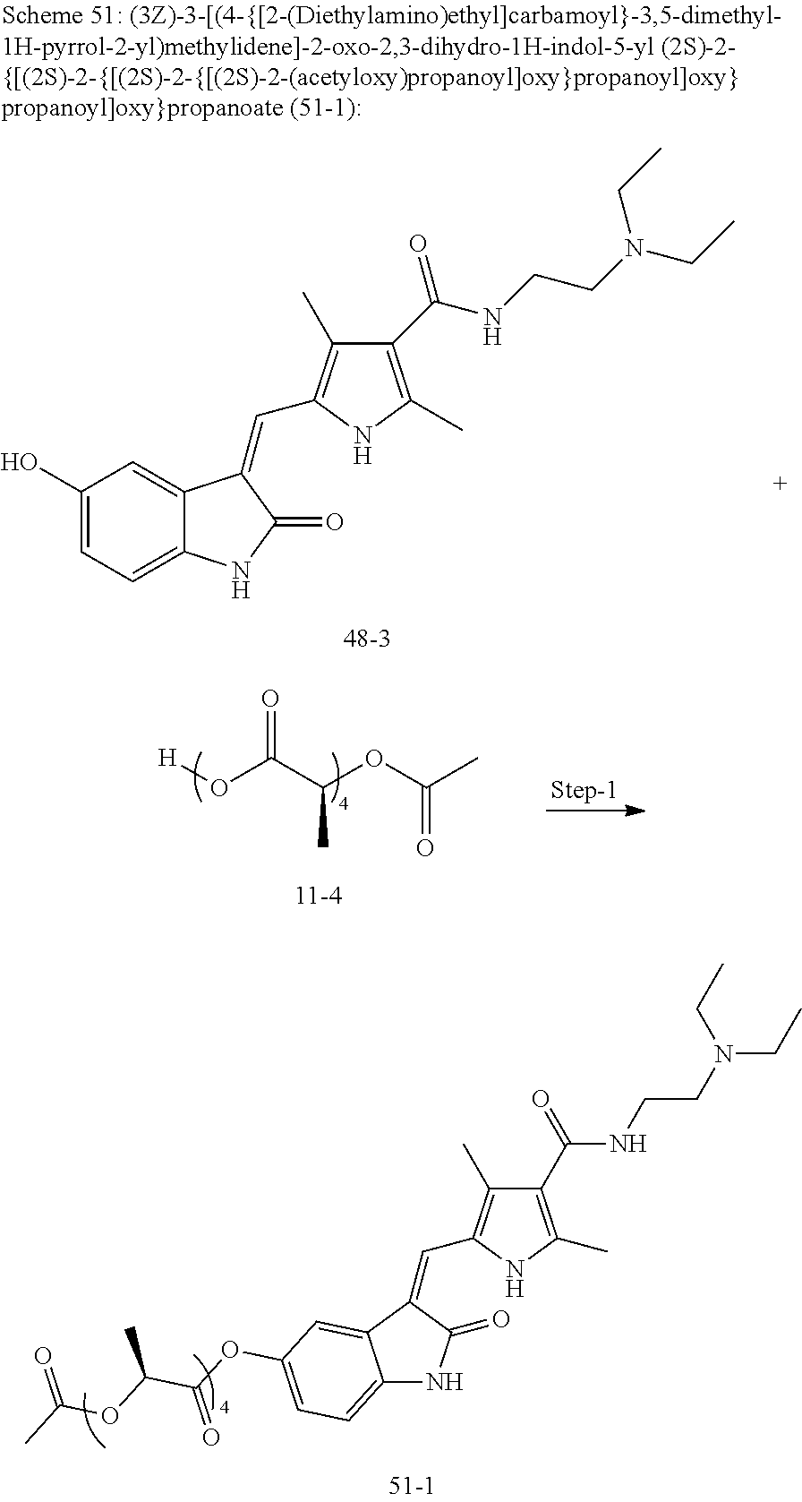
[H]OC(C(OC(C)=O)C)=O.C12=CC=C(OC(C(OC(C)=O)C)=O)C=C1C(=CC1=C(C)C(C(NCCN(CC)CC)=O)=C(C)N1)C(=O)N2.C1(O)=CC=C2C(=C1)C(=CC1=C(C)C(C(NCCN(CC)CC)=O)=C(C)N1)C(=O)N2
